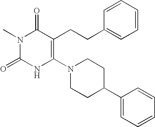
N1(C)C(=O)NC(N2CCC(C3=CC=CC=C3)CC2)=C(CCC2=CC=CC=C2)C1=O
